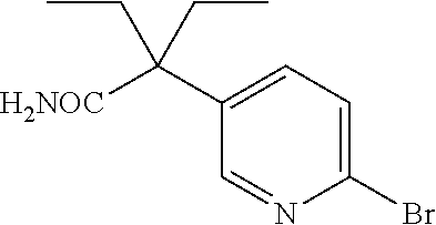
C1(Br)=CC=C(C([H2NOC])(CC)CC)C=N1
